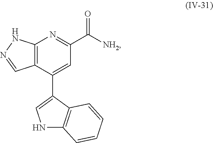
C12=C(C(C3=CNC4=C3C=CC=C4)=CC(C([NH2])=O)=N1)C=NN2
